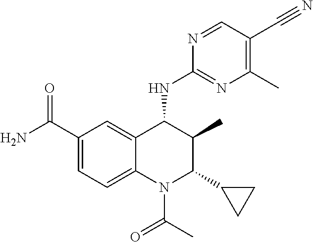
C1(C(N)=O)=CC=C2C(=C1)C(NC1=NC(C)=C(C#N)C=N1)C(C)C(C1CC1)N2C(C)=O
